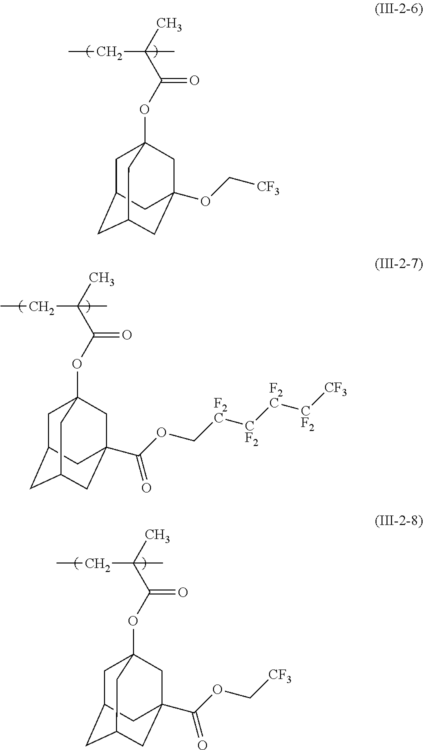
CCC(C(OC12CC3CC(CC(OC[CF3])(C1)C3)C2)=O)(C)C.CCC(C(OC12CC3CC(CC(C(OC[F2C][CF2][F2C][CF2][CF3])=O)(C1)C3)C2)=O)(C)C.CCC(C(OC12CC3CC(CC(C(OC[CF3])=O)(C1)C3)C2)=O)(C)C
